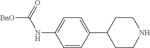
C1=CC(C2CCNCC2)=CC=C1NC(=O)[BnO]
